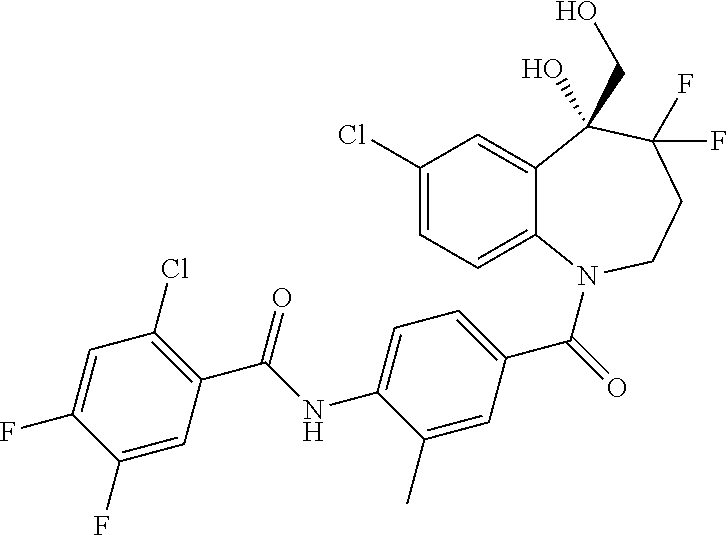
C12=CC(Cl)=CC=C1N(C(=O)C1=CC=C(NC(C3=C(Cl)C=C(F)C(F)=C3)=O)C(C)=C1)CCC(F)(F)C2(CO)O
